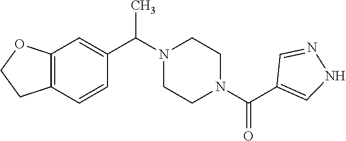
N1(C(C2=CC3=C(C=C2)CCO3)C)CCN(C(C2=CNN=C2)=O)CC1
